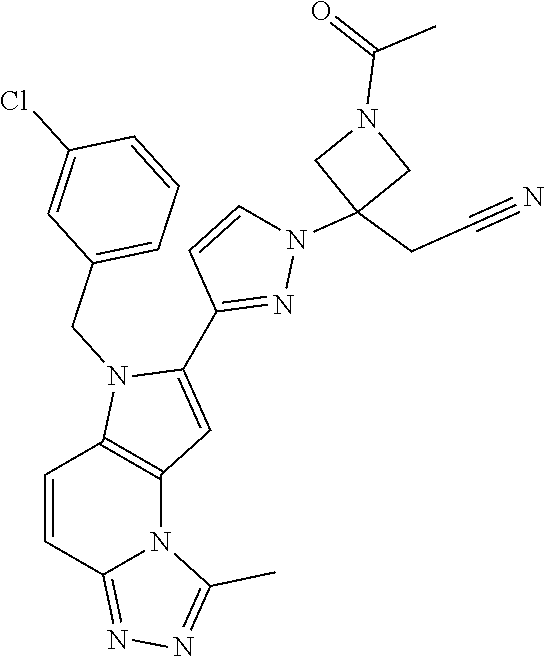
C1=CC2=NN=C(C)N2C2=C1N(CC1=CC=CC(Cl)=C1)C(C1=NN(C3(CC#N)CN(C(=O)C)C3)C=C1)=C2
